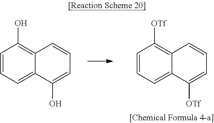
C1=CC=C2C(=C1[OTf])C=CC=C2[OTf].C1=CC=C2C(=C1O)C=CC=C2O
